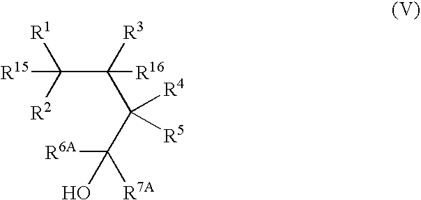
[R6A]C(C(C(C([R2])([R1])[R15])([R3])[R16])([R4])[R5])(O)[R7A]
